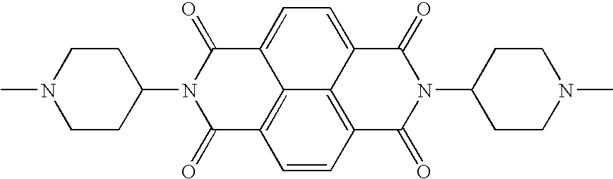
C1CN(C)CCC1N1C(=O)C2=C3C(=CC=C4C3=C(C=C2)C(=O)N(C2CCN(C)CC2)C4=O)C1=O
